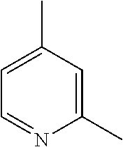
C1=C(C)C=C(C)N=C1
